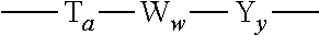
C[Ta][Ww][Yy]C
